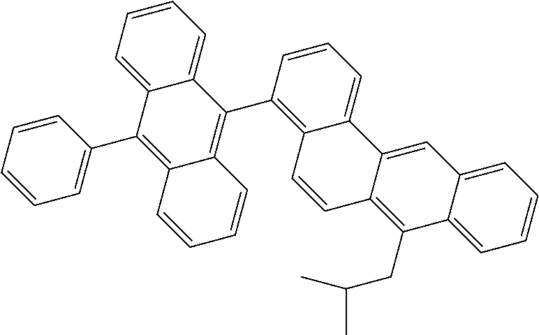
C1=CC=CC=C1C1=C2C(=C(C3=C4C(=CC=C3)C3=CC5=CC=CC=C5C(CC(C)C)=C3C=C4)C3=CC=CC=C13)C=CC=C2
